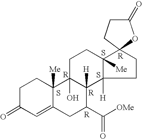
C1C(=O)C=C2C([Me])(C1)C1(O)C([H])(C(C([OMe])=O)C2)C2([H])C([Me])(CC1)C1(CC2)CCC(=O)O1.S.S.[R].S.[R]
